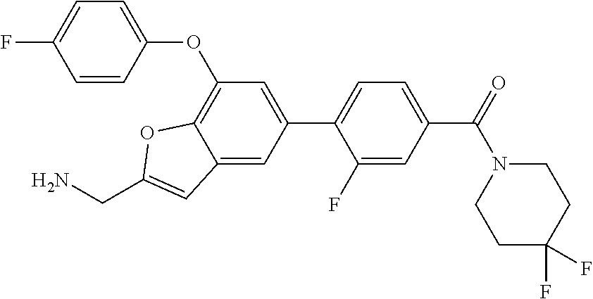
C(C1=CC2=CC(C3=CC=C(C(N4CCC(F)(F)CC4)=O)C=C3F)=CC(OC3=CC=C(F)C=C3)=C2O1)N
